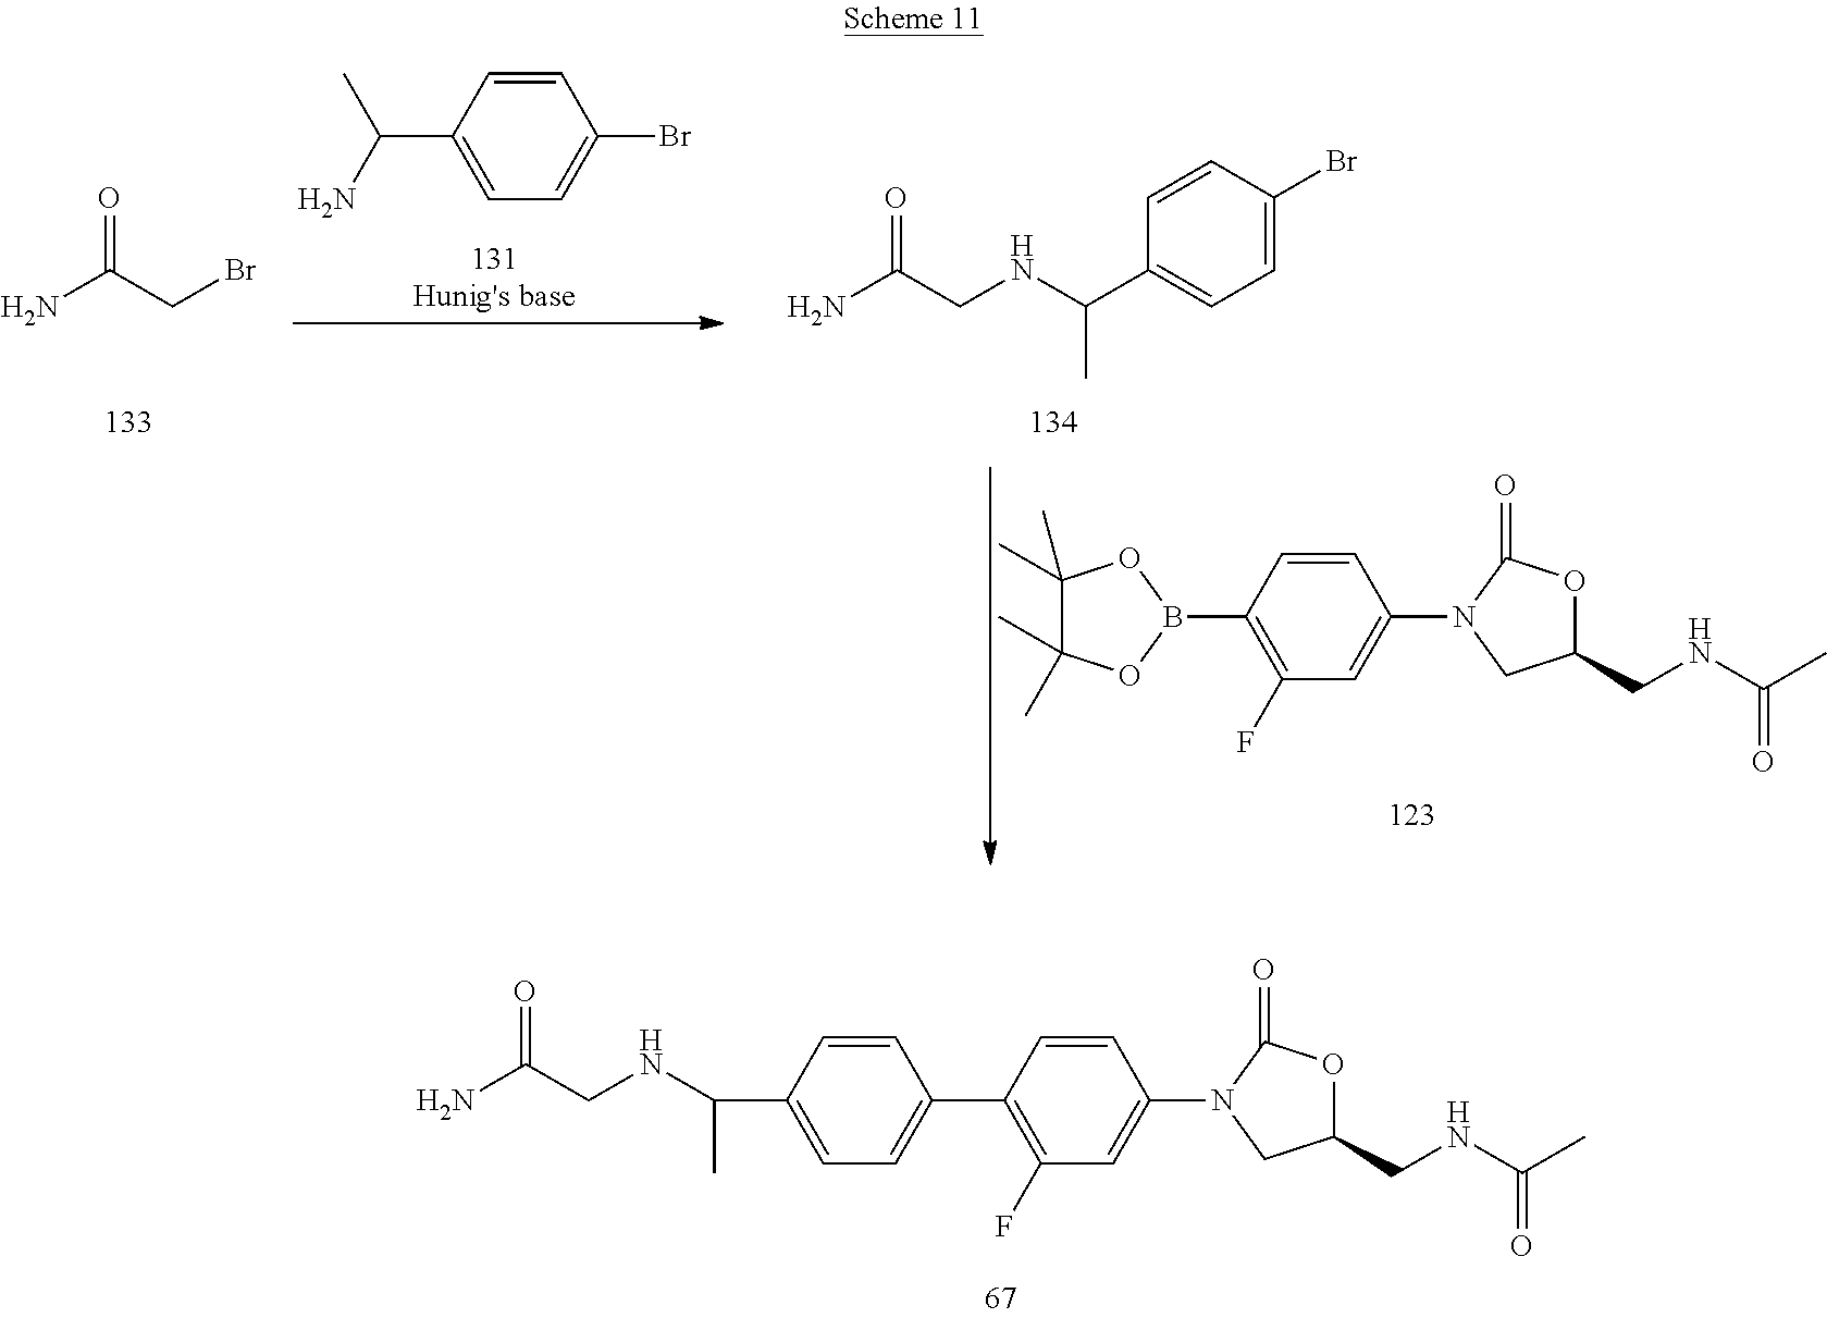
C1=CC(C2=CC=C(C(NCC(N)=O)C)C=C2)=C(F)C=C1N1CC(CNC(C)=O)OC1=O.C1=CC(C(C)N)=CC=C1Br.C(NC(C1=CC=C(Br)C=C1)C)C(N)=O.C1=CC(B2OC(C)(C)C(C)(C)O2)=C(F)C=C1N1CC(CNC(C)=O)OC1=O.C(Br)C(N)=O
